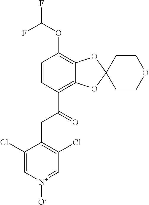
C1=CC(C(=O)CC2=C(Cl)C=[N+]([O-])C=C2Cl)=C2C(=C1OC(F)F)OC1(O2)CCOCC1
